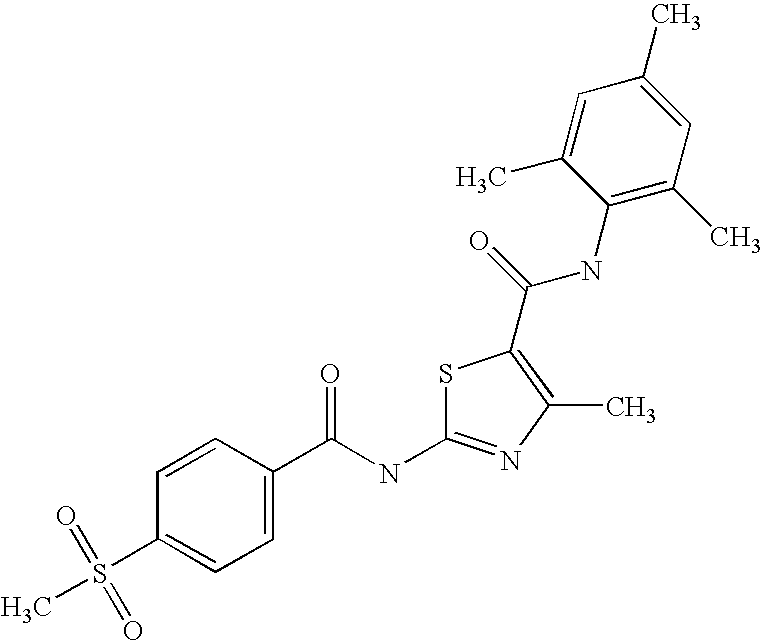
C1(C)=C(C(=O)NC2=C(C)C=C(C)C=C2C)SC(NC(C2=CC=C(S(=O)(C)=O)C=C2)=O)=N1
